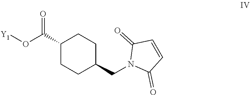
C1(C(O[Y1])=O)CCC(CN2C(=O)C=CC2=O)CC1
